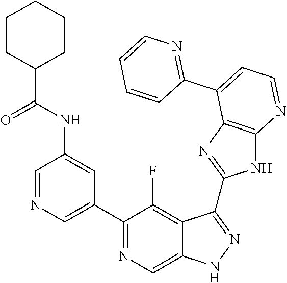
C1=NC=C(C2=NC=C3C(=C2F)C(C2=NC4=C(N2)N=CC=C4C2=NC=CC=C2)=NN3)C=C1NC(C1CCCCC1)=O
